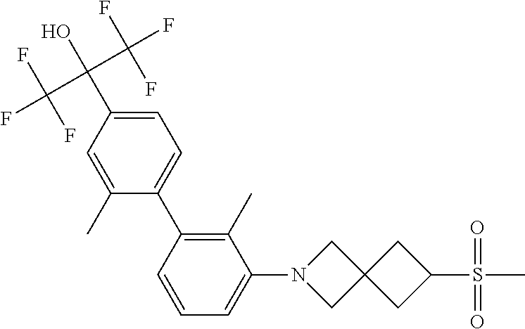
C1=C(C(O)(C(F)(F)F)C(F)(F)F)C=C(C)C(C2=C(C)C(N3CC4(C3)CC(S(C)(=O)=O)C4)=CC=C2)=C1
